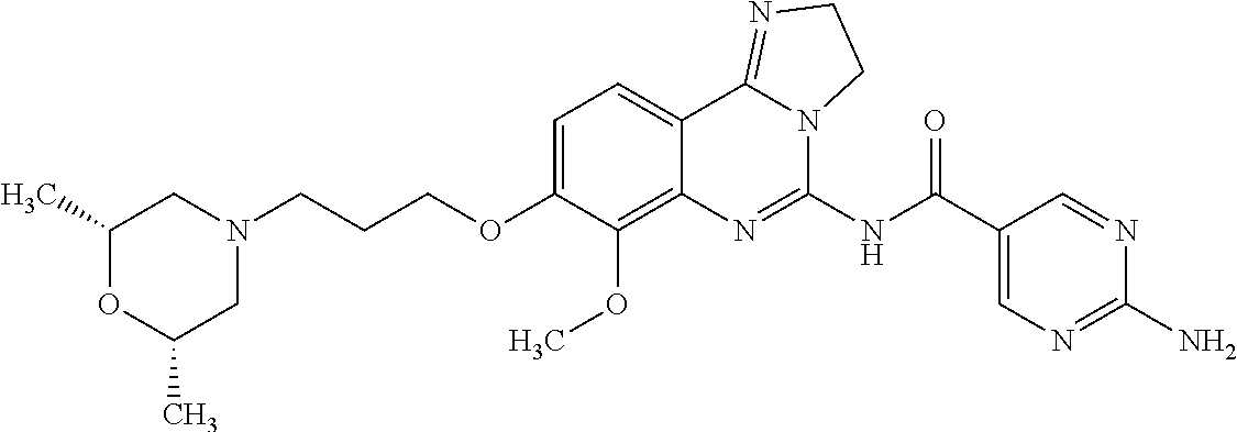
C1(C)OC(C)CN(CCCOC2=CC=C3C(=C2OC)N=C(NC(C2=CN=C(N)N=C2)=O)N2C3=NCC2)C1
